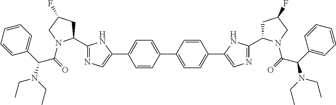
C1=CC(C2=CC=C(C3=CN=C(C4CC(F)CN4C(C(C4=CC=CC=C4)N(CC)CC)=O)N3)C=C2)=CC=C1C1=CN=C(C2CC(F)CN2C(C(C2=CC=CC=C2)N(CC)CC)=O)N1
